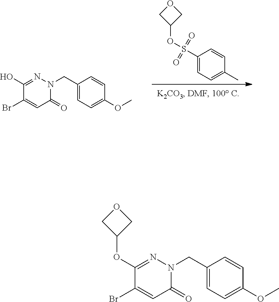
BrC1=CC(=O)N(CC2=CC=C(OC)C=C2)N=C1O.S(OC1COC1)(C1=CC=C(C)C=C1)(=O)=O.BrC1=CC(=O)N(CC2=CC=C(OC)C=C2)N=C1OC1COC1
